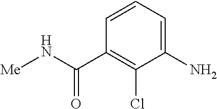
C1(N)=CC=CC(C(N[Me])=O)=C1Cl
